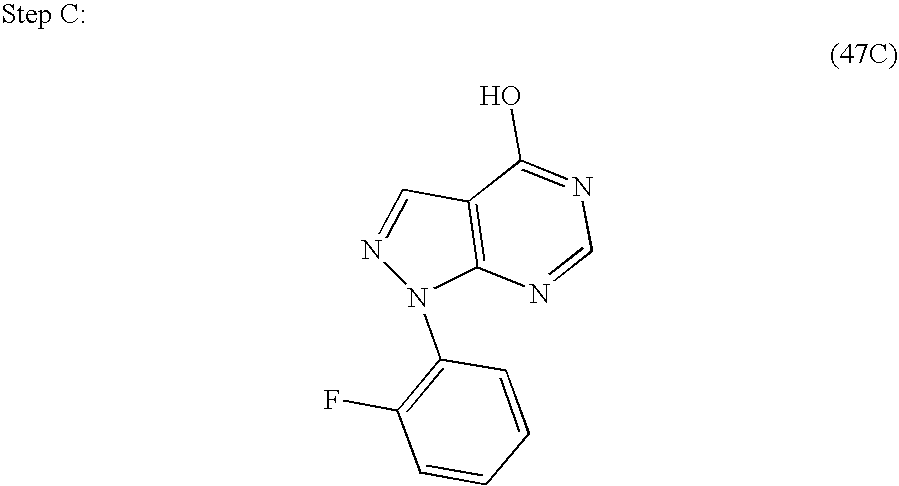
C12=C(N(C3=C(F)C=CC=C3)N=C1)N=CN=C2O
